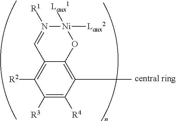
C1(C)=C2C(=C([R2])C([R3])=C1[R4])C=N([R1])[Ni]([Laux1])([Laux2])O2
